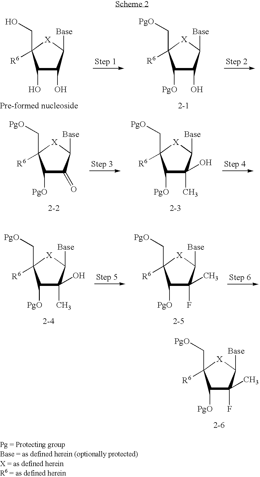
C1([PgO])C(C)(F)C([Base])[X]C1(C[PgO])[R6].C1([PgO])C(O)C([Base])[X]C1(C[PgO])[R6].C1(O)C(O)C([Base])[X]C1(CO)[R6].C1([PgO])C(=O)C([Base])[X]C1(C[PgO])[R6].C1([PgO])C(C)(O)C([Base])[X]C1(C[PgO])[R6].C1([PgO])C(O)(C)C([Base])[X]C1(C[PgO])[R6].C1([PgO])C(C)(F)C([Base])[X]C1(C[PgO])[R6]
